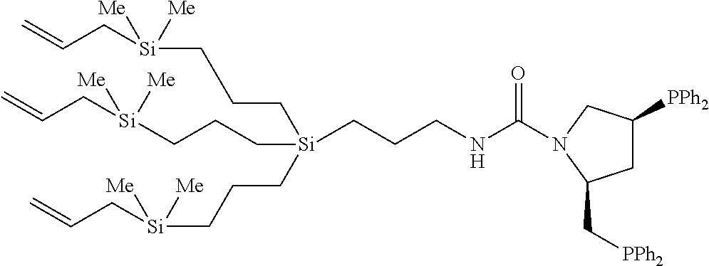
C(C[Si](CCC[Si]([Me])(CC=C)[Me])(CCCNC(=O)N1CC([PPh2])CC1C[PPh2])CCC[Si]([Me])(CC=C)[Me])C[Si]([Me])(CC=C)[Me]
